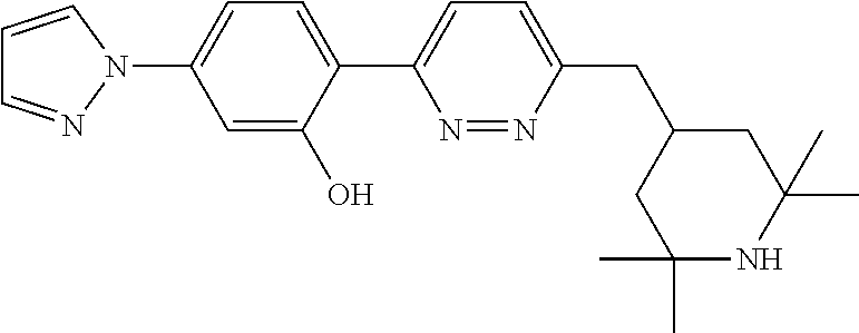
N1=NC(CC2CC(C)(C)NC(C)(C)C2)=CC=C1C1=CC=C(N2C=CC=N2)C=C1O
